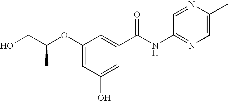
C1(OC(CO)C)=CC(O)=CC(C(NC2=NC=C(C)N=C2)=O)=C1
